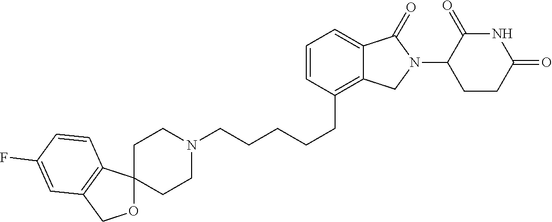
N1(CCCCCC2=C3C(=CC=C2)C(=O)N(C2C(=O)NC(=O)CC2)C3)CCC2(CC1)OCC1=C2C=CC(F)=C1
